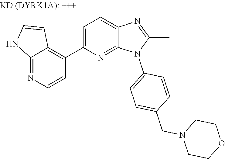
C1(C2=CC=C3N=C(C)N(C4=CC=C(CN5CCOCC5)C=C4)C3=N2)=C2C(=NC=C1)NC=C2
